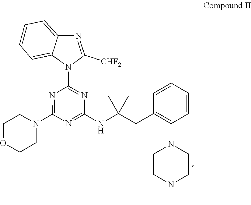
N1(C2=NC(N3C([CHF2])=NC4=CC=CC=C34)=NC(NC(CC3=C(N4CCN(C)CC4)C=CC=C3)(C)C)=N2)CCOCC1
